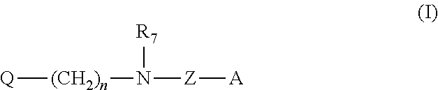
[Q][(CH2)n]N([R7])[Z][A]
